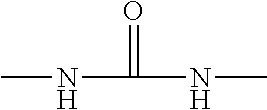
CNC(=O)NC
